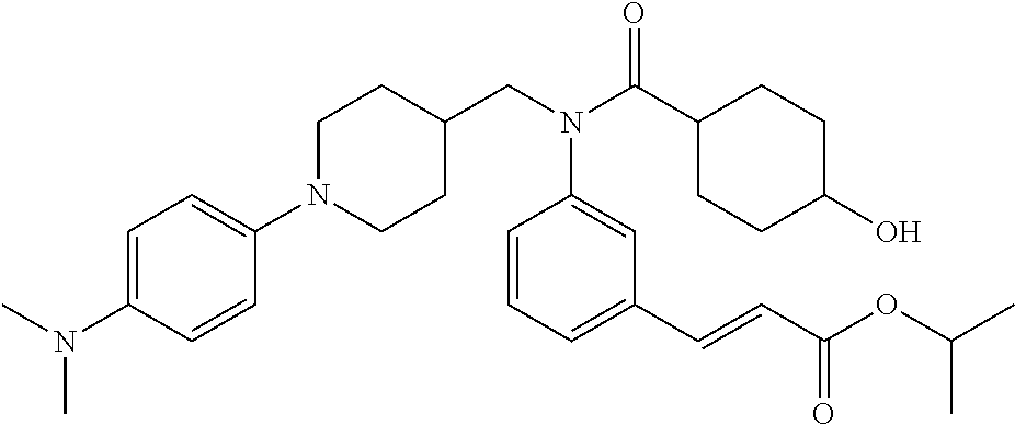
N1(C2=CC=C(N(C)C)C=C2)CCC(CN(C(C2CCC(O)CC2)=O)C2=CC(C=CC(OC(C)C)=O)=CC=C2)CC1
